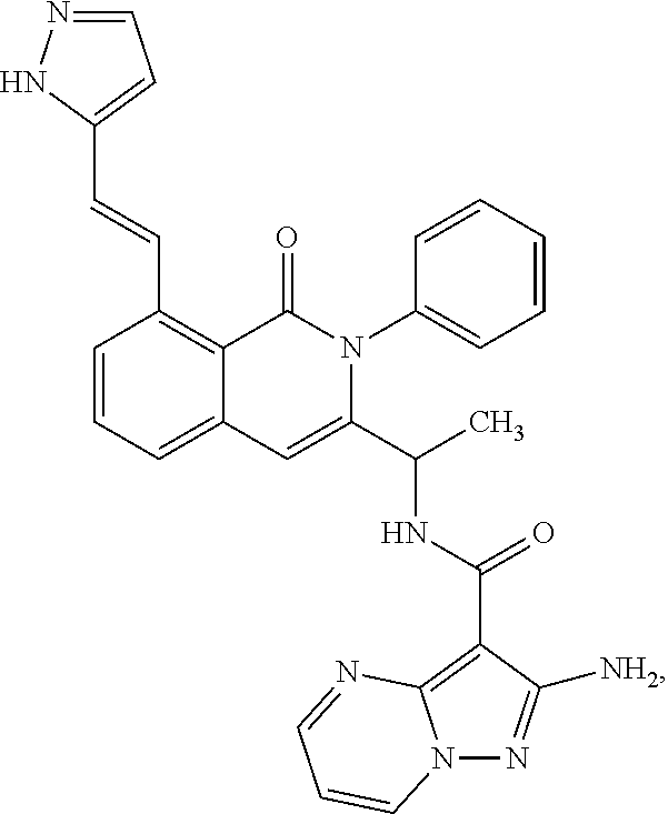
C1=CC=C2C(=C1C=CC1=CC=NN1)C(=O)N(C1=CC=CC=C1)C(C(C)NC(=O)C1=C3N(N=C1[NH2])C=CC=N3)=C2
